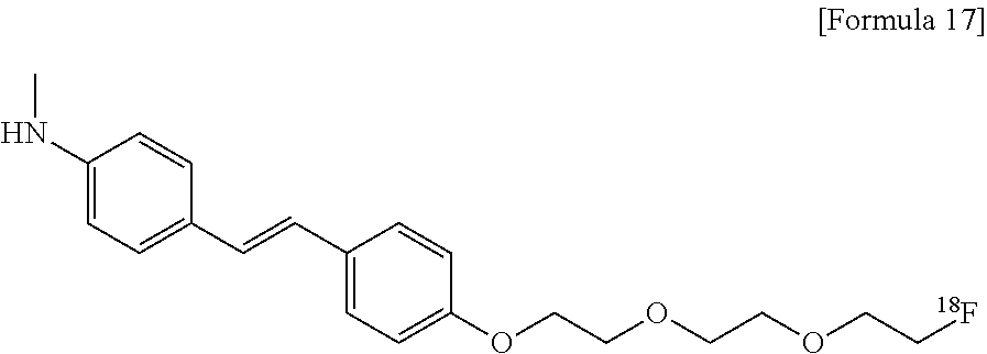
CNC1=CC=C(C=CC2=CC=C(OCCOCCOCC[18F])C=C2)C=C1
